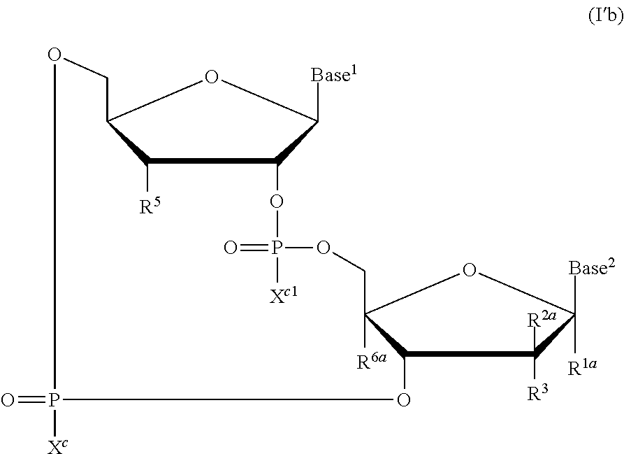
C1([R5])C2COP(=O)([Xc])OC3C([R6a])(OC([R1a])([Base2])C3([R3])[R2a])COP([Xc1])(=O)OC1C([Base1])O2
